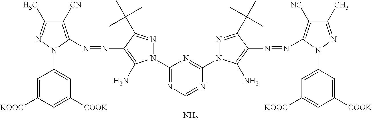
C1(N2N=C(C)C([CN])=C2N=NC2=C(N)N(C3=NC(N)=NC(N4N=C(C(C)(C)C)C(N=NC5=C([NC])C(C)=NN5C5=CC([KOOC])=CC([COOK])=C5)=C4N)=N3)N=C2C(C)(C)C)=CC([COOK])=CC([KOOC])=C1
